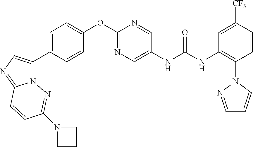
C1=CC([CF3])=CC(NC(NC2=CN=C(OC3=CC=C(C4=CN=C5N4N=C(N4CCC4)C=C5)C=C3)N=C2)=O)=C1N1N=CC=C1
